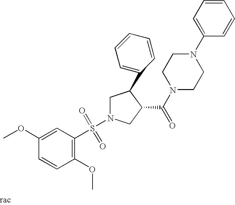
C1N(S(=O)(=O)C2=C(OC)C=CC(OC)=C2)CC(C(N2CCN(C3=CC=CC=C3)CC2)=O)C1C1=CC=CC=C1
